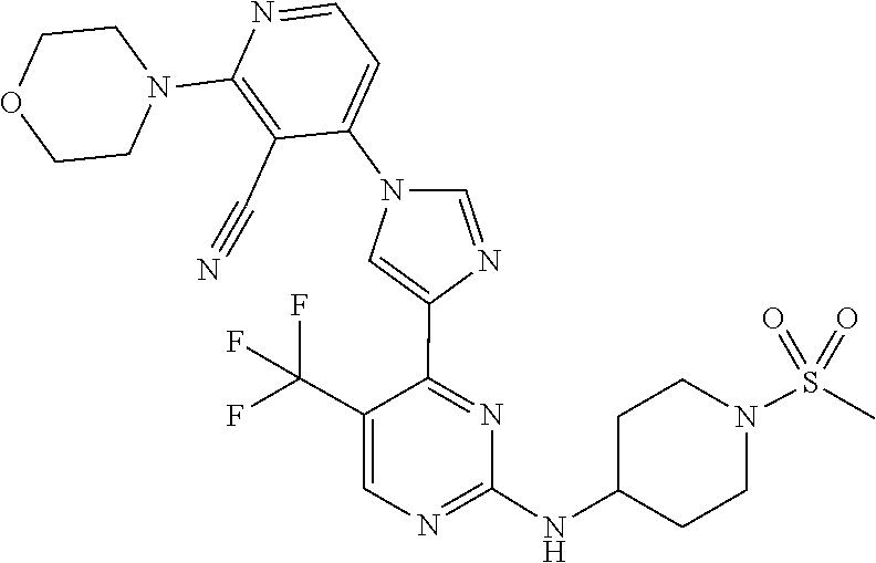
C1(NC2CCN(S(=O)(=O)C)CC2)=NC=C(C(F)(F)F)C(C2=CN(C3=CC=NC(N4CCOCC4)=C3C#N)C=N2)=N1
